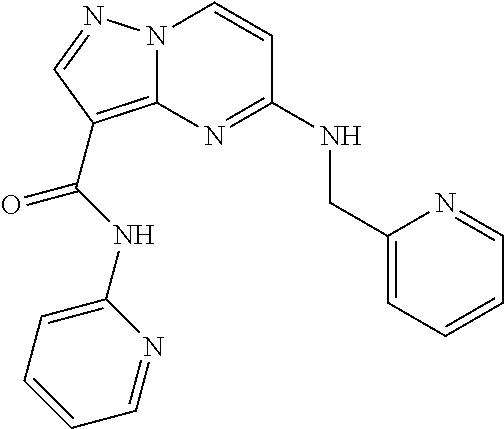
C1(CNC2=NC3=C(C(=O)NC4=CC=CC=N4)C=NN3C=C2)=CC=CC=N1
